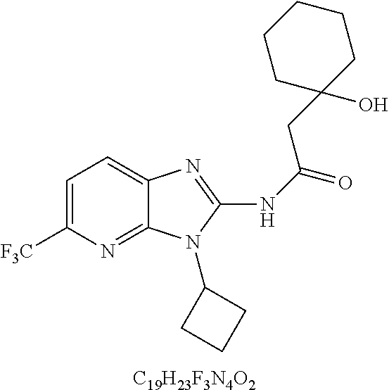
C1=C([F3C])N=C2C(=C1)N=C(NC(=O)CC1(O)CCCCC1)N2C1CCC1.[C19H23F3N4O2]
